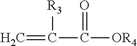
C=C([R3])C(=O)[OR4]
